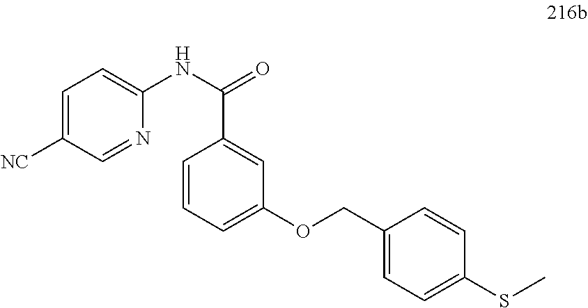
C1=C([NC])C=NC(NC(=O)C2=CC(OCC3=CC=C(SC)C=C3)=CC=C2)=C1
